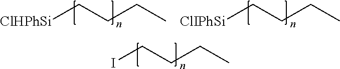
ICCCC.[ClHPhSi]CCCC.[ClIPhSi]CCCC
